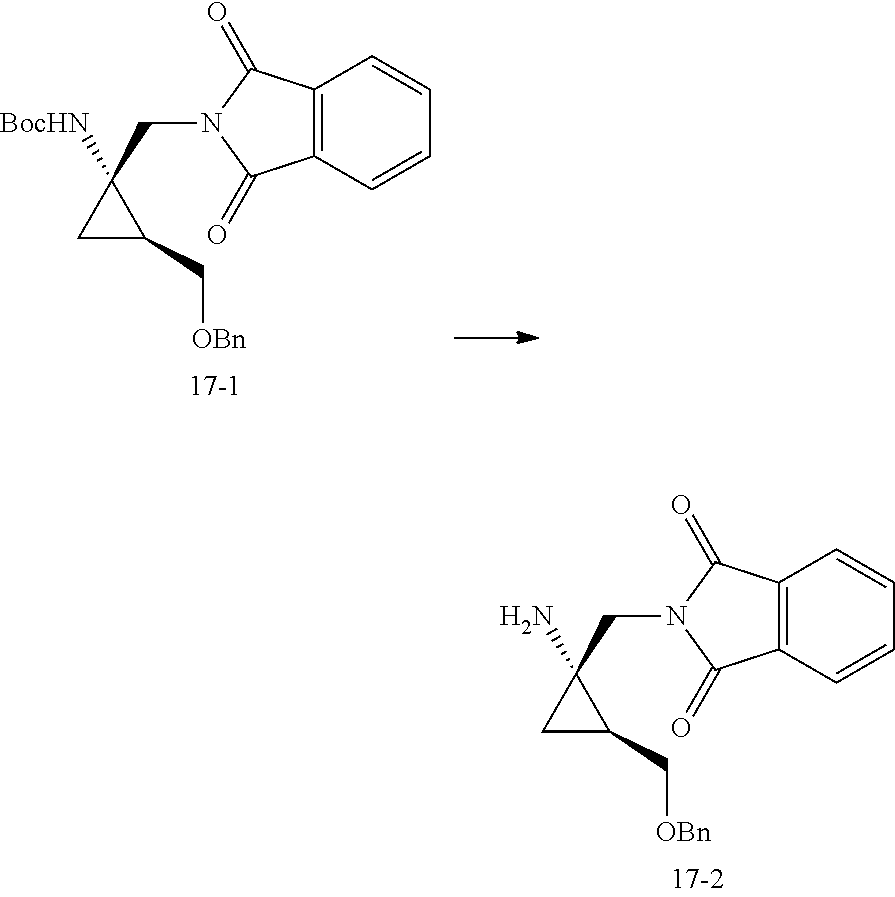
C1C(C[OBn])C1(CN1C(=O)C2=C(C1=O)C=CC=C2)[BocHN].C1C(C[OBn])C1(CN1C(=O)C2=C(C1=O)C=CC=C2)N
